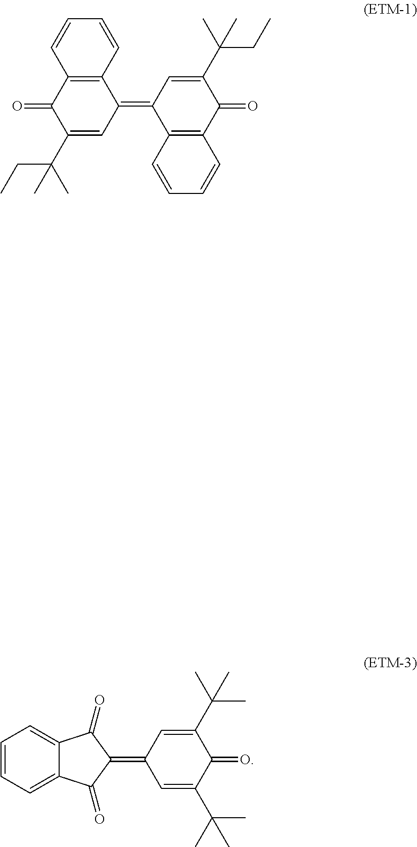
C1(C(CC)(C)C)=CC(=C2C3=C(C(=O)C(C(CC)(C)C)=C2)C=CC=C3)C2=C(C1=O)C=CC=C2.C1(=C2C=C(C(C)(C)C)C(=O)C(C(C)(C)C)=C2)C(=O)C2=CC=CC=C2C1=O
